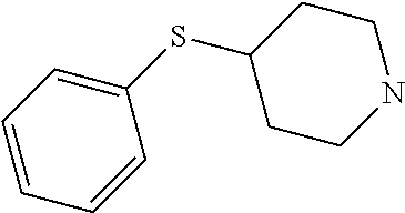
C1(SC2CCNCC2)=CC=CC=C1
